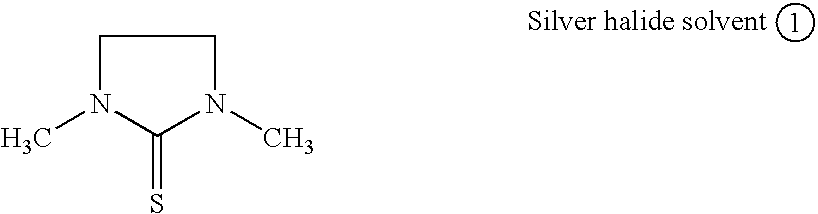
C1N(C)C(=S)N(C)C1
